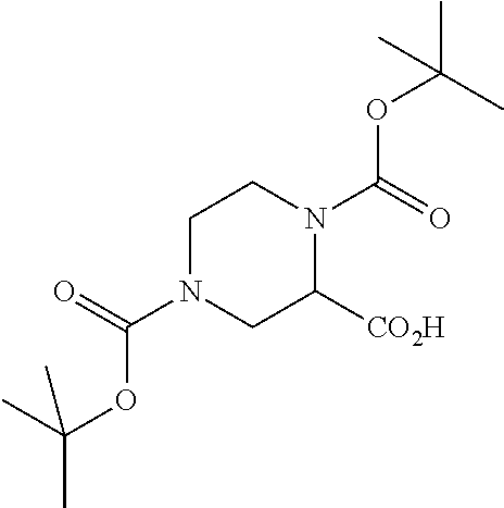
C1N(C(=O)OC(C)(C)C)CC([CO2H])N(C(=O)OC(C)(C)C)C1
